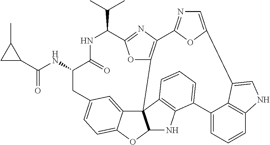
C(=O)(NC1C(=O)NC(C(C)C)C2=NC3=C(O2)C24C5=CC(=CC=C5OC2NC2=C4C=CC=C2C2=CC=CC4=C2C(=CN4)C2=CN=C3O2)C1)C1C(C)C1
